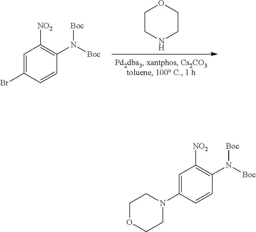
C1=C(N2CCOCC2)C=CC(N([Boc])[Boc])=C1[NO2].C1CNCCO1.C1=C(Br)C=CC(N([Boc])[Boc])=C1[NO2]
